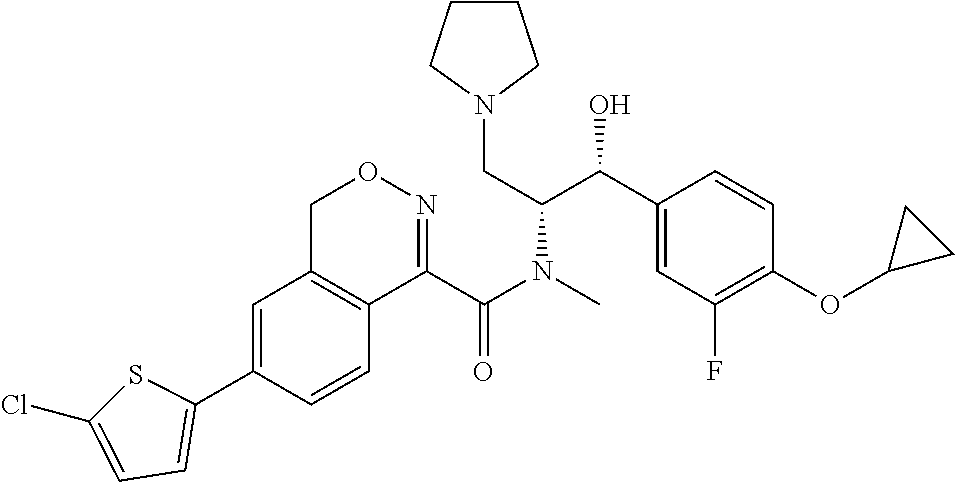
C1=C(C2=CC=C(Cl)S2)C=CC2=C1CON=C2C(N(C(C(C1=CC(F)=C(OC2CC2)C=C1)O)CN1CCCC1)C)=O
